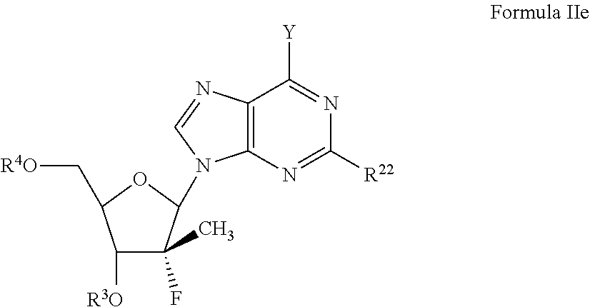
C1([R3O])C(F)(C)C(N2C3=C(C([Y])=NC([R22])=N3)N=C2)OC1C[R4O]
